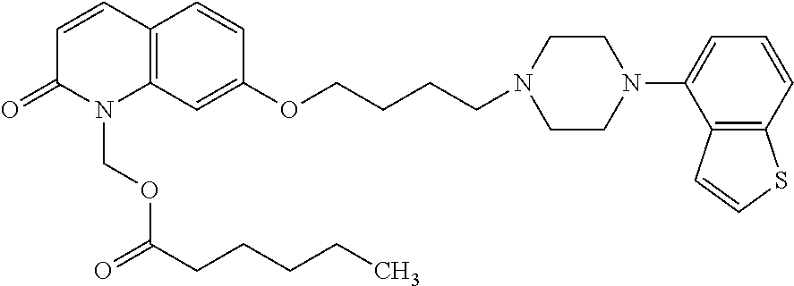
C12=C(C=C(OCCCCN3CCN(C4=CC=CC5=C4C=CS5)CC3)C=C1)N(COC(=O)CCCCC)C(=O)C=C2
